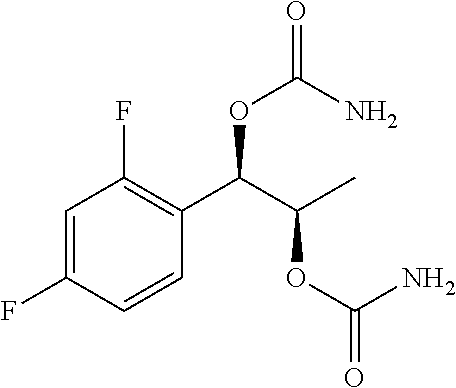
C1=C(F)C=CC(C(C(C)OC(=O)N)OC(=O)N)=C1F
